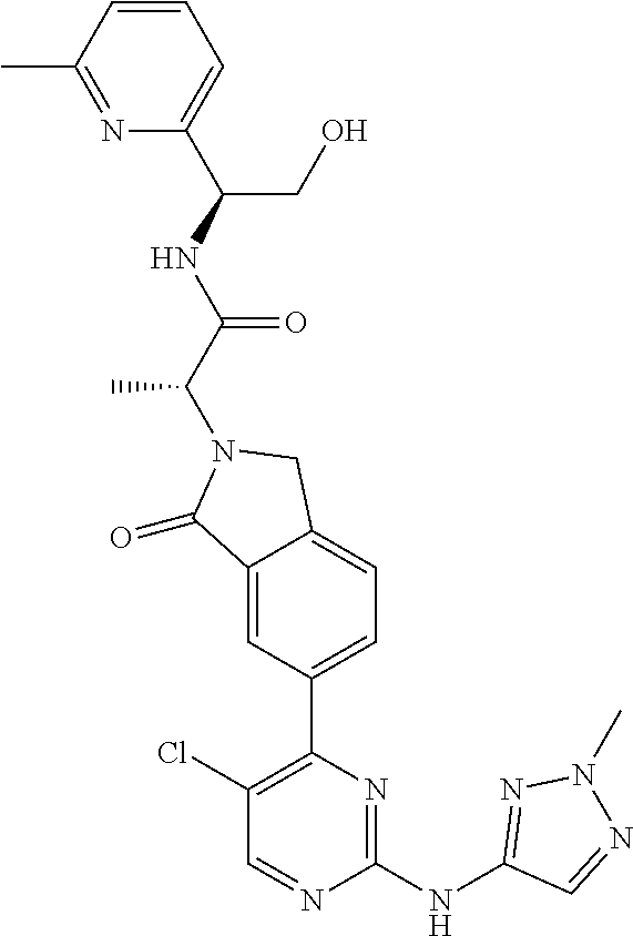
C1(=O)C2=CC(C3=C(Cl)C=NC(NC4=NN(C)N=C4)=N3)=CC=C2CN1C(C(NC(C1=CC=CC(C)=N1)CO)=O)C
